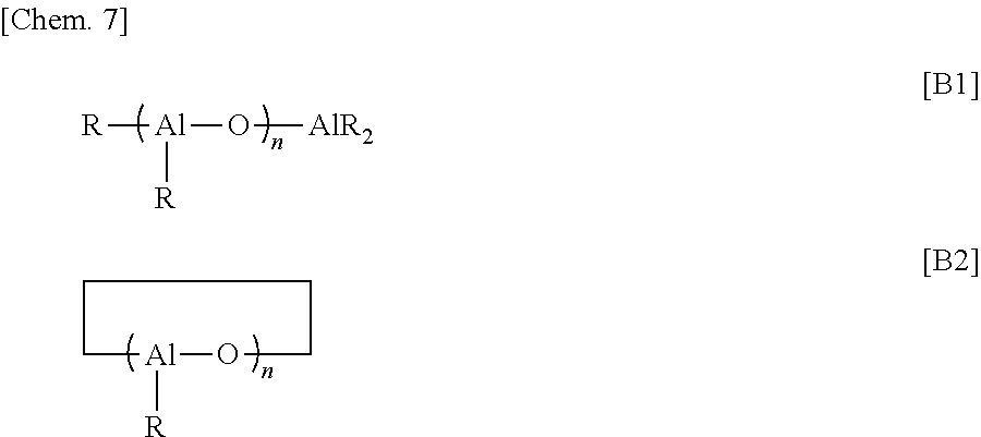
[R][Al]([R])O[AlR2].C1[Al]([R])OCCC1
